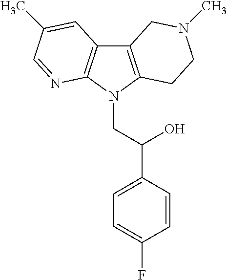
C12=C(N(CC(C3=CC=C(F)C=C3)O)C3=C1C=C(C)C=N3)CCN(C)C2
